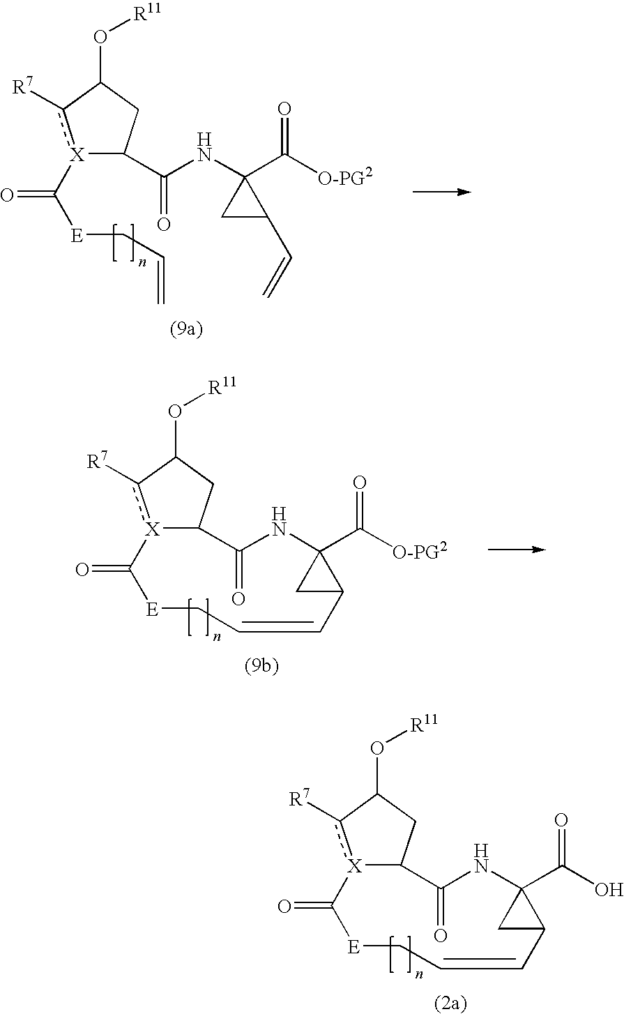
[X]12c([R7])C(O[R11])CC1C(=O)NC1(C(O)=O)CC1C=CC[E]C2=O.[X]1(C([E]CC=C)=O)c([R7])C(O[R11])CC1C(NC1(C([O-PG2])=O)CC1C=C)=O.[X]12c([R7])C(O[R11])CC1C(=O)NC1(C([O-PG2])=O)CC1C=CC[E]C2=O
